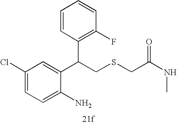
C1=C(N)C(C(CSCC(=O)NC)C2=C(F)C=CC=C2)=CC(Cl)=C1
